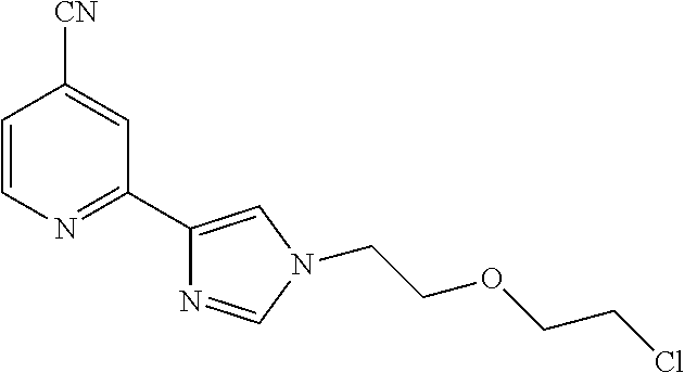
C1=CN=C(C2=CN(CCOCCCl)C=N2)C=C1[CN]
